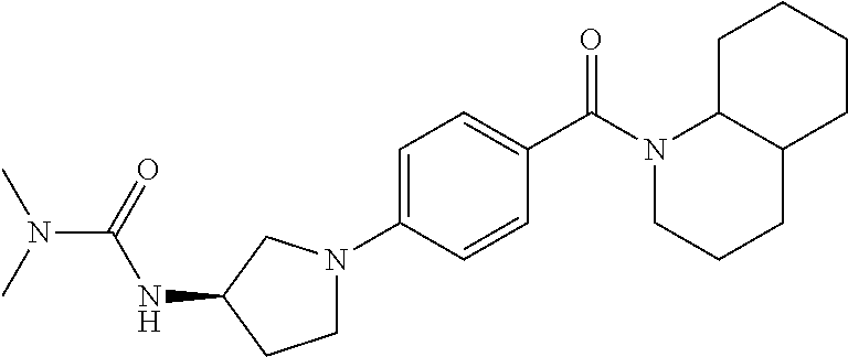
C1=C(N2CCC(NC(N(C)C)=O)C2)C=CC(C(N2CCCC3C2CCCC3)=O)=C1
